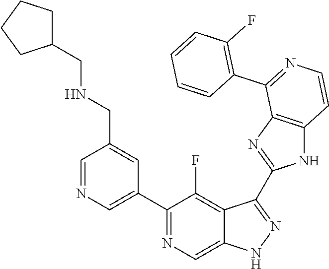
C1=NC=C(C2=NC=C3C(=C2F)C(C2=NC4=C(N2)C=CN=C4C2=C(F)C=CC=C2)=NN3)C=C1CNCC1CCCC1
